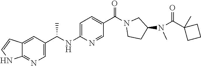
C1=C(C(NC2=CC=C(C(N3CCC(N(C(C4(C)CCC4)=O)C)C3)=O)C=N2)C)C=C2C(=N1)NC=C2
